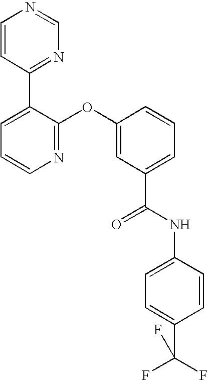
N1=C(OC2=CC(C(NC3=CC=C(C(F)(F)F)C=C3)=O)=CC=C2)C(C2=NC=NC=C2)=CC=C1
